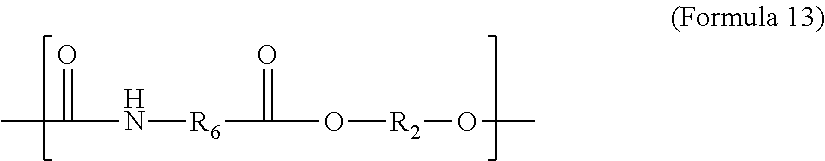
CC(N[R6]C(O[R2]OC)=O)=O
